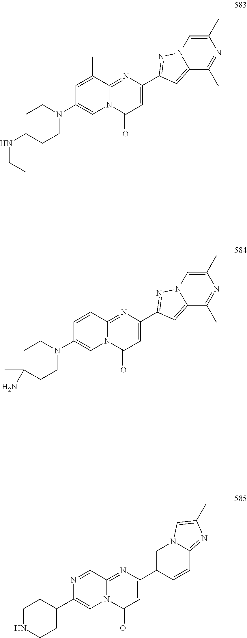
C1(C2=CC(=O)N3C(=N2)C(C)=CC(N2CCC(NCCC)CC2)=C3)=NN2C(=C1)C(C)=NC(C)=C2.C1(C2=CC(=O)N3C(=N2)C=CC(N2CCC(N)(C)CC2)=C3)=NN2C(=C1)C(C)=NC(C)=C2.C1(C2=CC(=O)N3C(=N2)C=NC(C2CCNCC2)=C3)=CN2C(=NC(C)=C2)C=C1
